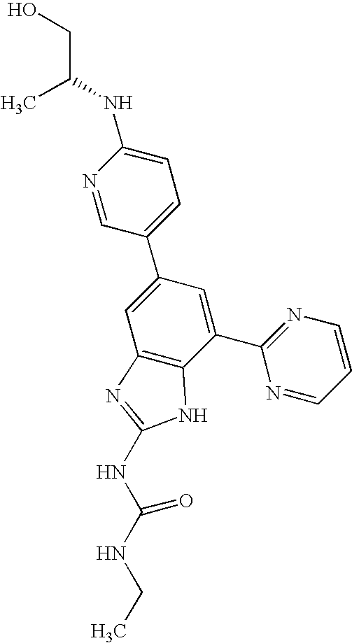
N1=CC(C2=CC3=C(C(C4=NC=CC=N4)=C2)NC(NC(NCC)=O)=N3)=CC=C1NC(CO)C
